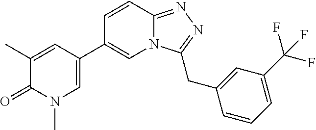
C1(C)=CC(C2=CN3C(=NN=C3CC3=CC(C(F)(F)F)=CC=C3)C=C2)=CN(C)C1=O
